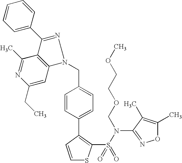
C1=CC(C2=CC=C(CN3N=C(C4=CC=CC=C4)C4=C3C=C(CC)N=C4C)C=C2)=C(S(N(COCCOC)C2=NOC(C)=C2C)(=O)=O)S1
